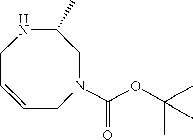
N1(C(OC(C)(C)C)=O)CC(C)NCC=CC1
